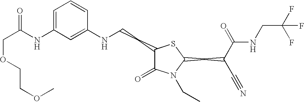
C1=C(NC(COCCOC)=O)C=C(NCCC2C(=O)N(CC)C(CC(C#N)C(=O)NCC(F)(F)F)S2)C=C1
